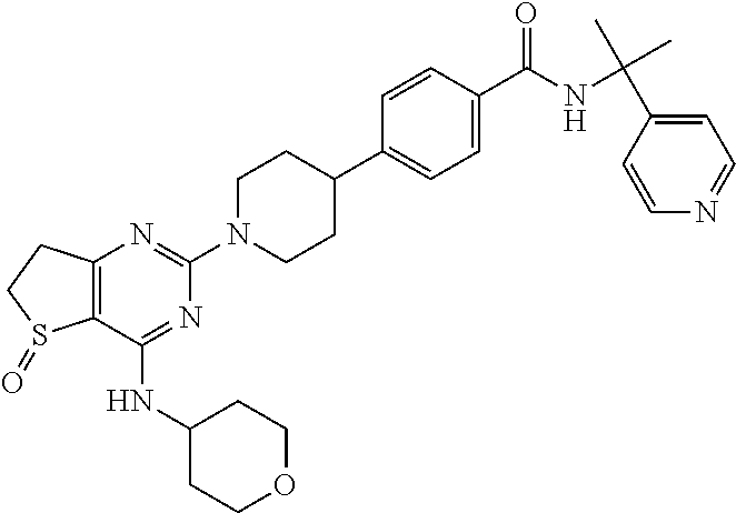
C12=C(C(NC3CCOCC3)=NC(N3CCC(C4=CC=C(C(NC(C)(C5=CC=NC=C5)C)=O)C=C4)CC3)=N1)S(=O)CC2
